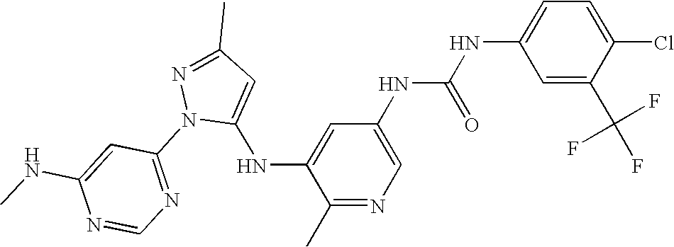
C1(C)=NC=C(NC(NC2=CC=C(Cl)C(C(F)(F)F)=C2)=O)C=C1NC1=CC(C)=NN1C1=NC=NC(NC)=C1
